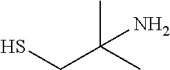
SCC(C)(C)N
